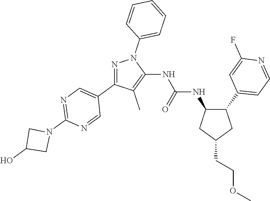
N1=C(C2=CN=C(N3CC(O)C3)N=C2)C(C)=C(NC(NC2C(C3=CC=NC(F)=C3)CC(CCOC)C2)=O)N1C1=CC=CC=C1
